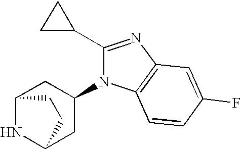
N1C2CC(N3C(C4CC4)=NC4=C3C=CC(F)=C4)CC1CC2
